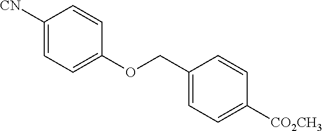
[CN]C1=CC=C(OCC2=CC=C([CO2CH3])C=C2)C=C1
